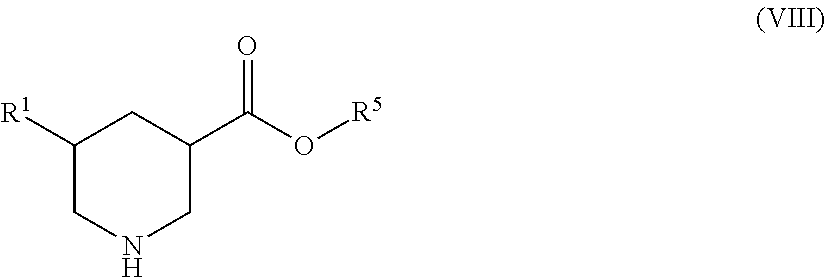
C1([R1])CNCC(C(=O)O[R5])C1
